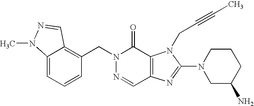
N1(CC2=C3C(=CC=C2)N(C)N=C3)N=CC2=C(C1=O)N(CC#CC)C(N1CC(N)CCC1)=N2
